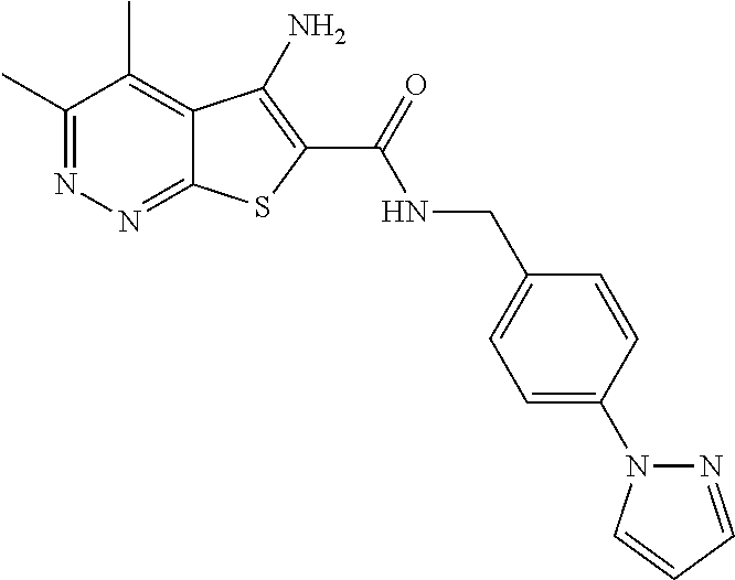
C1(C)=NN=C2C(=C1C)C(N)=C(C(=O)NCC1=CC=C(N3N=CC=C3)C=C1)S2
